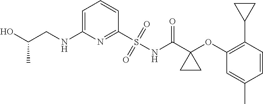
C1(NCC(O)C)=CC=CC(S(=O)(=O)NC(=O)C2(OC3=C(C4CC4)C=CC(C)=C3)CC2)=N1
